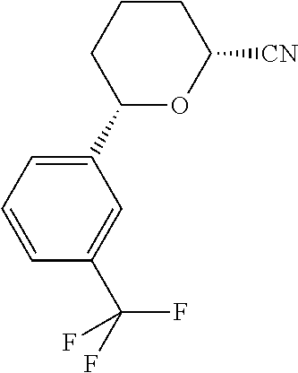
C1(C2OC([CN])CCC2)=CC=CC(C(F)(F)F)=C1
